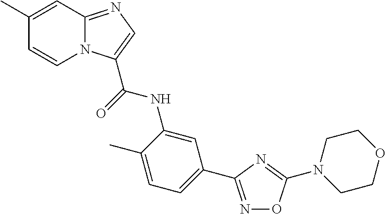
C1(C)=CC2=NC=C(C(=O)NC3=CC(C4=NOC(N5CCOCC5)=N4)=CC=C3C)N2C=C1
